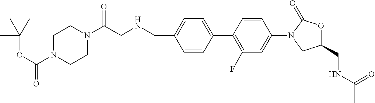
C(C1=CC=C(C2=C(F)C=C(N3CC(CNC(C)=O)OC3=O)C=C2)C=C1)NCC(N1CCN(C(OC(C)(C)C)=O)CC1)=O
